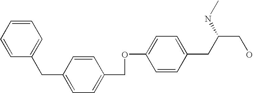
C1=CC=CC(CC2=CC=C(COC3=CC=C(CC(CO)NC)C=C3)C=C2)=C1
